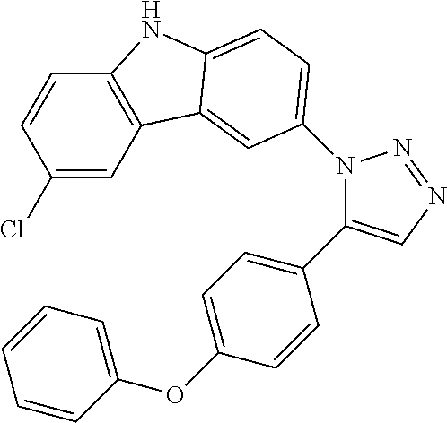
C1(Cl)=CC2=C(C=C1)NC1=CC=C(N3C(C4=CC=C(OC5=CC=CC=C5)C=C4)=CN=N3)C=C21
